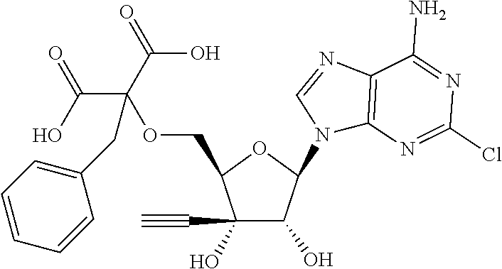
C1(C#C)(O)C(O)C(N2C3=C(N=C2)C(N)=NC(Cl)=N3)OC1COC(C(O)=O)(C(O)=O)CC1=CC=CC=C1
